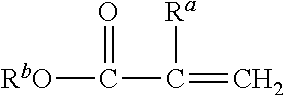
[RbO]C(C(=C)[Ra])=O
